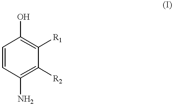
C1=CC(N)=C([R2])C([R1])=C1O
